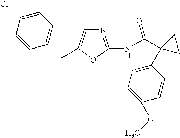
N1=C(NC(C2(C3=CC=C(OC)C=C3)CC2)=O)OC(CC2=CC=C(Cl)C=C2)=C1
